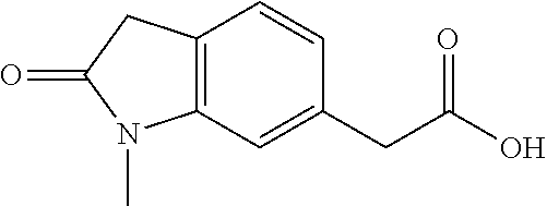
C12=C(C=C(CC(O)=O)C=C1)N(C)C(=O)C2
